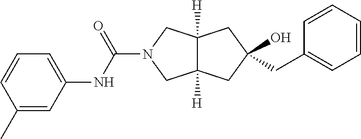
C12([H])C([H])(CC(O)(CC3=CC=CC=C3)C1)CN(C(=O)NC1=CC=CC(C)=C1)C2
